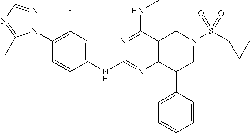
C1(N2N=CN=C2C)=C(F)C=C(NC2=NC3=C(C(NC)=N2)CN(S(C2CC2)(=O)=O)CC3C2=CC=CC=C2)C=C1
